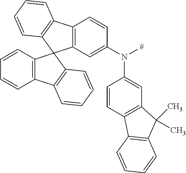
C12=C(C=C(N([#])C3=CC4=C(C=C3)C3=C(C4(C)C)C=CC=C3)C=C1)C1(C3=C2C=CC=C3)C2=C(C3=C1C=CC=C3)C=CC=C2
